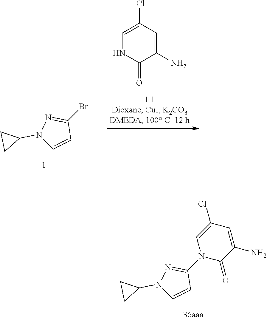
C1=C(Cl)C=C(N)C(=O)N1.BrC1=NN(C2CC2)C=C1.N1(C2=NN(C3CC3)C=C2)C(=O)C(N)=CC(Cl)=C1
